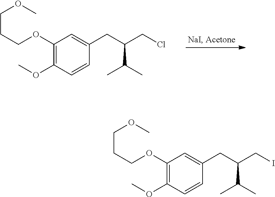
C1(OCCCOC)=C(OC)C=CC(CC(CCl)C(C)C)=C1.C1(OCCCOC)=C(OC)C=CC(CC(CI)C(C)C)=C1
